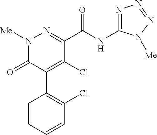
C1(C(NC2=NN=NN2[Me])=O)=NN([Me])C(=O)C(C2=C(Cl)C=CC=C2)=C1Cl
